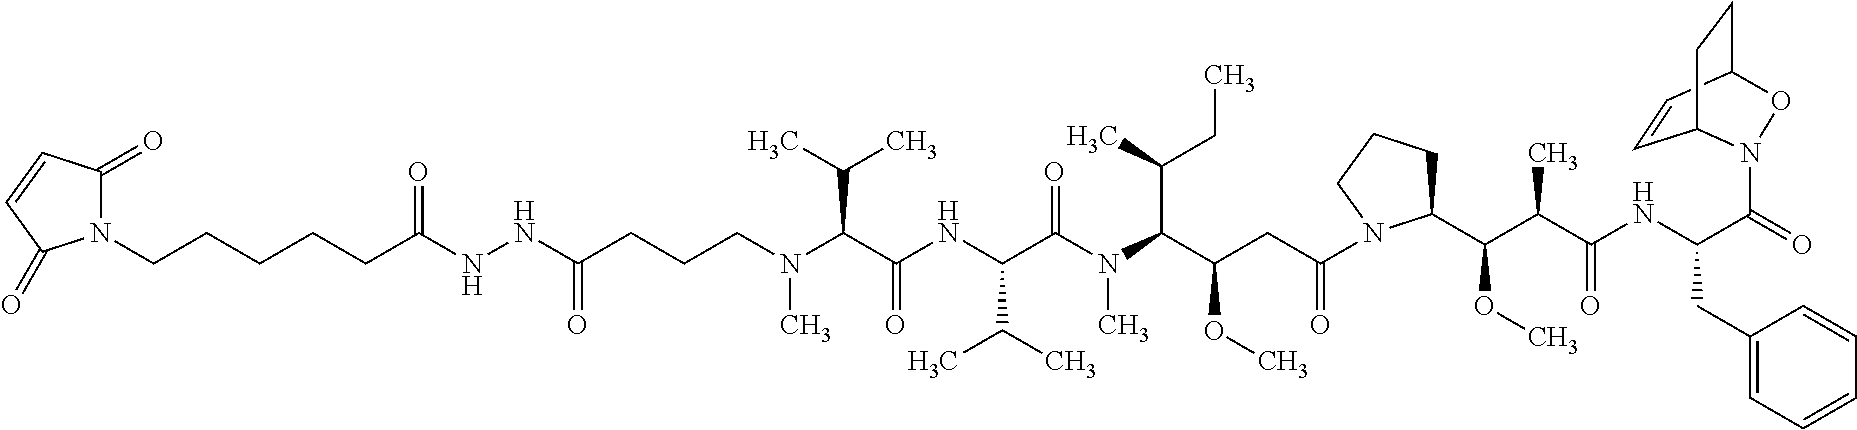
C(C(NC(C(N(C(C(CC(=O)N1C(C(C(C(NC(C(=O)N2C3C=CC(CC3)O2)CC2=CC=CC=C2)=O)C)OC)CCC1)OC)C(C)CC)C)=O)C(C)C)=O)(C(C)C)N(C)CCCC(NNC(CCCCCN1C(=O)C=CC1=O)=O)=O
